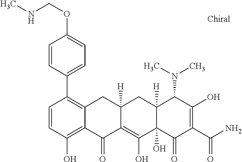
C1=CC(O)=C2C(=C1C1=CC=C(OCNC)C=C1)CC1([H])C(=C(O)C3(O)C([H])(C1)C(N(C)C)C(O)=C(C(N)=O)C3=O)C2=O
